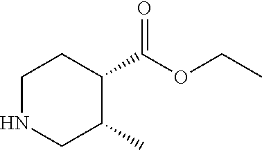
N1CC(C)C(C(OCC)=O)CC1
